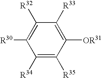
C1([R34])=C([R35])C([OR31])=C([R33])C([R32])=C1[R30]
